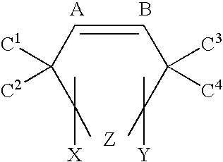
C(=CC(C(C)(C)[X])([C1])[C2])C(C(C)(C)[Y])([C3])[C4].B
